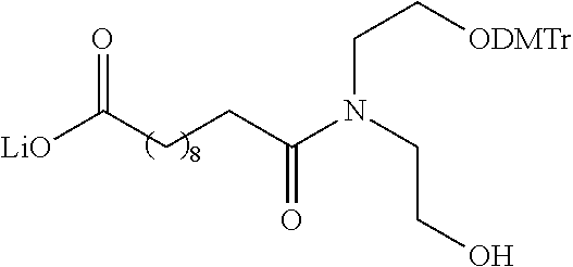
C(CN(C(CCC([LiO])=O)=O)CCO)[ODMTr]
